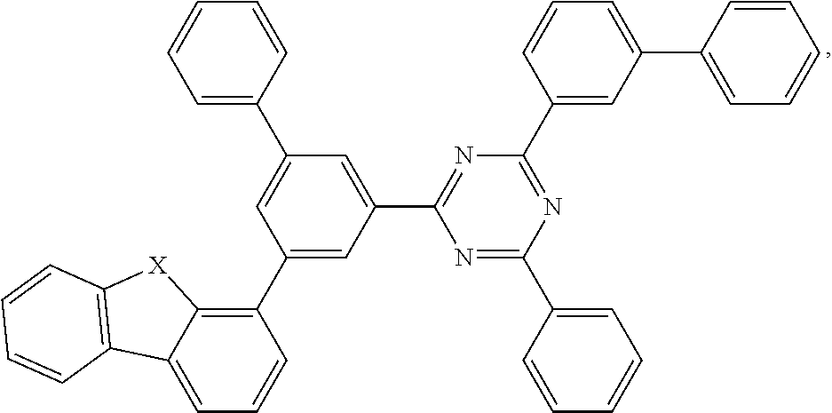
C1(C2=C3C(=CC=C2)C2=C([X]3)C=CC=C2)=CC(C2=NC(C3=CC(C4=CC=CC=C4)=CC=C3)=NC(C3=CC=CC=C3)=N2)=CC(C2=CC=CC=C2)=C1
